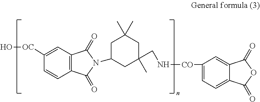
O[OC]C1=CC2=C(C=C1)C(=O)N(C1CC(C)(CN[CO]C3=CC=C4C(=C3)C(=O)OC4=O)CC(C)(C)C1)C2=O
